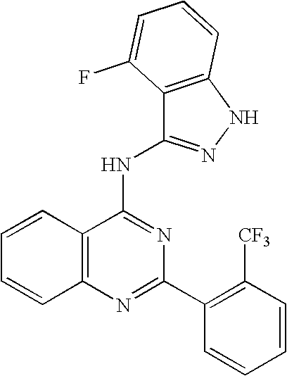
C12=C(N=C(C3=C([CF3])C=CC=C3)N=C1NC1=NNC3=C1C(F)=CC=C3)C=CC=C2
